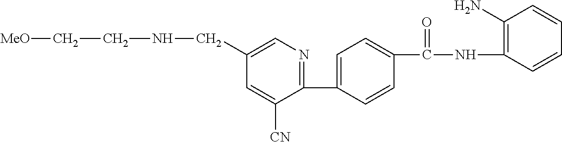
C1(C2=CC=C(C(NC3=C(N)C=CC=C3)=O)C=C2)=NC=C(CNCC[MeO])C=C1[CN]
